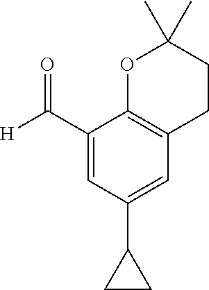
C1(C([H])=O)=CC(C2CC2)=CC2=C1OC(C)(C)CC2
